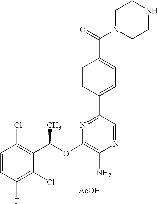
C1=CC(F)=C(Cl)C(C(C)OC2=C(N)N=CC(C3=CC=C(C(=O)N4CCNCC4)C=C3)=N2)=C1Cl.[AcOH]
